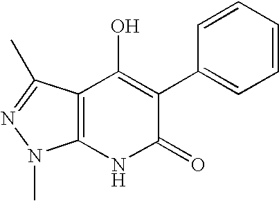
C12=C(NC(=O)C(C3=CC=CC=C3)=C1O)N(C)N=C2C
